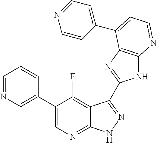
C1=NC=C(C2=CN=C3C(=C2F)C(C2=NC4=C(N2)N=CC=C4C2=CC=NC=C2)=NN3)C=C1
